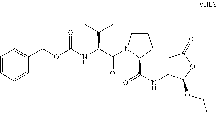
O(C(NC(C(=O)N1CCCC1C(NC1=CC(=O)OC1OCC)=O)C(C)(C)C)=O)CC1=CC=CC=C1
